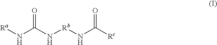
[Ra]NC(N[Rb]NC([Rc])=O)=O
